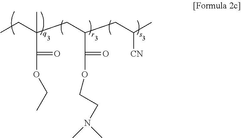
CCC(CC(C(OCCN(C)C)=O)CC([CN])C)(C)C(=O)OCC
